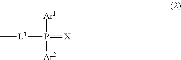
C[L1]P(=[X])([Ar1])[Ar2]
